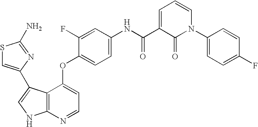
N(C(C1=CC=CN(C2=CC=C(F)C=C2)C1=O)=O)C1=CC=C(OC2=CC=NC3=C2C(C2=CSC(N)=N2)=CN3)C(F)=C1
